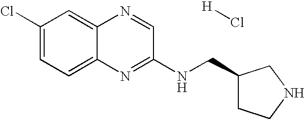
[H]Cl.C1(Cl)=CC=C2C(=C1)N=CC(NCC1CCNC1)=N2
